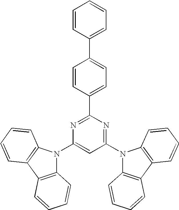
C1(N2C3=C(C4=C2C=CC=C4)C=CC=C3)=CC(N2C3=C(C4=C2C=CC=C4)C=CC=C3)=NC(C2=CC=C(C3=CC=CC=C3)C=C2)=N1
